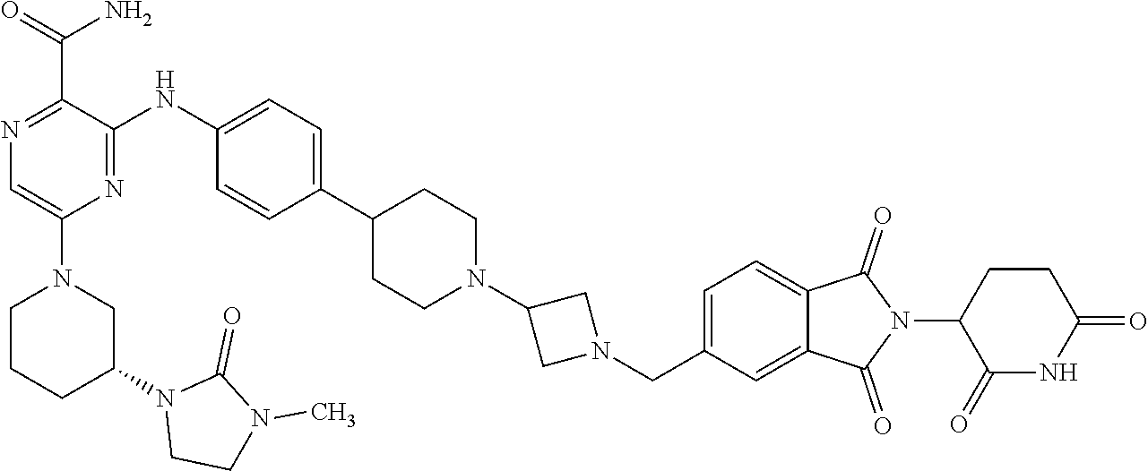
C1CCC(N2CCN(C)C2=O)CN1C1=CN=C(C(=O)N)C(NC2=CC=C(C3CCN(C4CN(CC5=CC=C6C(=C5)C(=O)N(C5C(=O)NC(=O)CC5)C6=O)C4)CC3)C=C2)=N1
